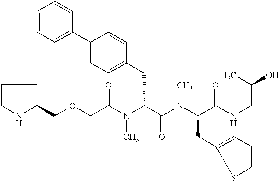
C(C(N(C(C(=O)N(C)C(CC1=CC=CS1)C(=O)NCC(C)O)CC1=CC=C(C2=CC=CC=C2)C=C1)C)=O)OCC1CCCN1
